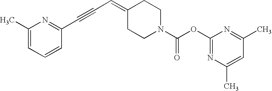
C1(C)=CC=CC(C#CC=C2CCN(C(OC3=NC(C)=CC(C)=N3)=O)CC2)=N1
